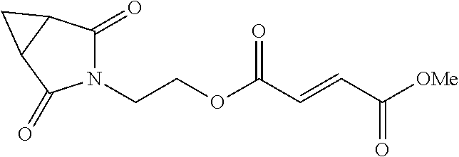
N1(CCOC(C=CC([OMe])=O)=O)C(=O)C2C(C1=O)C2
